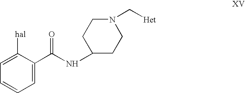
C1=C(C(NC2CCN(C[Het])CC2)=O)C([hal])=CC=C1
